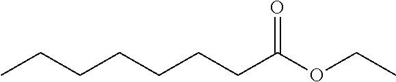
C(CCC(OCC)=O)CCCC
